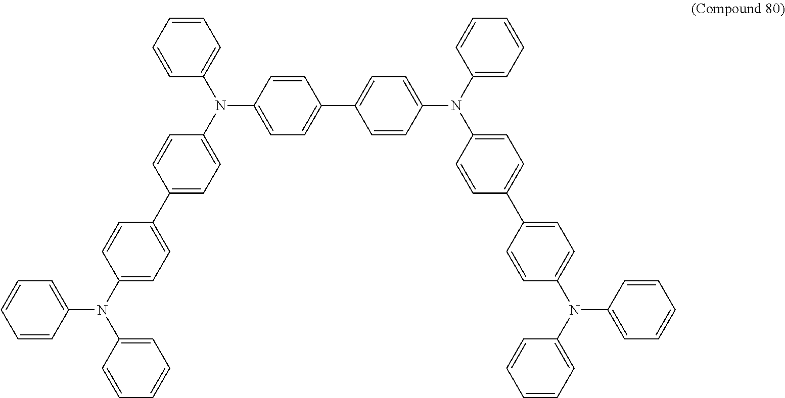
C1=C(N(C2=CC=C(C3=CC=C(N(C4=CC=CC=C4)C4=CC=CC=C4)C=C3)C=C2)C2=CC=CC=C2)C=CC(C2=CC=C(N(C3=CC=CC=C3)C3=CC=C(C4=CC=C(N(C5=CC=CC=C5)C5=CC=CC=C5)C=C4)C=C3)C=C2)=C1
